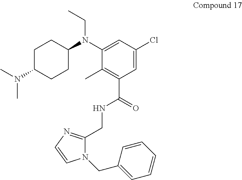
C1C(N(C)C)CCC(N(C2=CC(Cl)=CC(C(NCC3=NC=CN3CC3=CC=CC=C3)=O)=C2C)CC)C1
